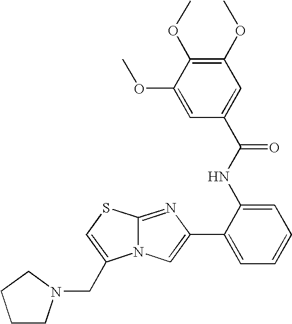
N12C(=NC(C3=CC=CC=C3NC(=O)C3=CC(OC)=C(OC)C(OC)=C3)=C1)SC=C2CN1CCCC1
